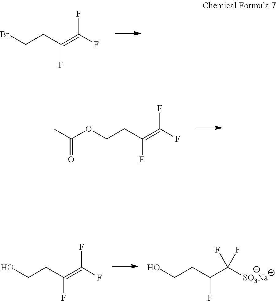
BrCCC(=C(F)F)F.O(CCC(=C(F)F)F)C(C)=O.OCCC(=C(F)F)F.OCCC(C([SO3Na])(F)F)F
